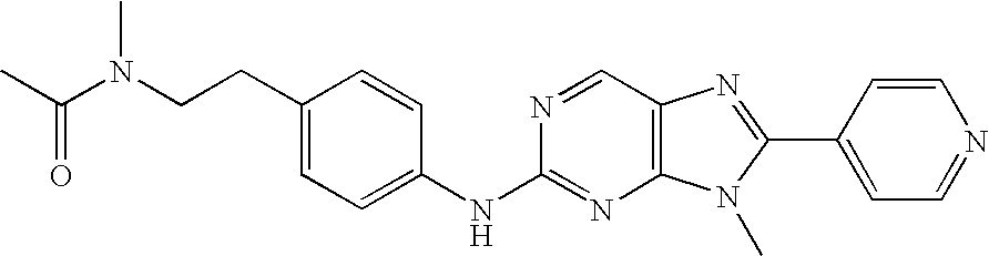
C1(CCN(C(C)=O)C)=CC=C(NC2=NC3=C(C=N2)N=C(C2=CC=NC=C2)N3C)C=C1
